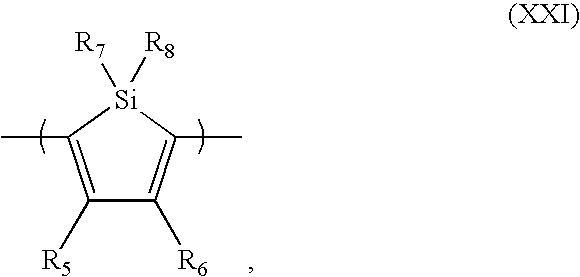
C1([R5])=C(C)[Si]([R7])([R8])C(C)=C1[R6]
